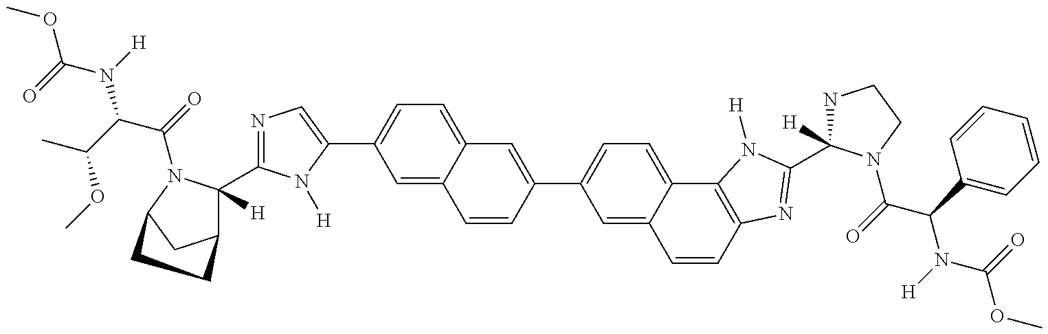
O=C(N([H])C(C(C)OC)C(=O)N1C([H])(C2=NC=C(C3=CC=C4C(=C3)C=CC(C3=CC=C5C(=C3)C=CC3=C5N([H])C(C5([H])NCCN5C(=O)C(C5=CC=CC=C5)N([H])C(=O)OC)=N3)=C4)N2[H])C2CC1CC2)OC
